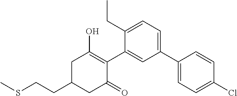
C1(CCSC)CC(=O)C(C2=CC(C3=CC=C(Cl)C=C3)=CC=C2CC)=C(O)C1
